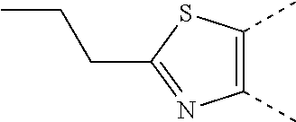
C1(C)=C(C)SC(CCC)=N1
